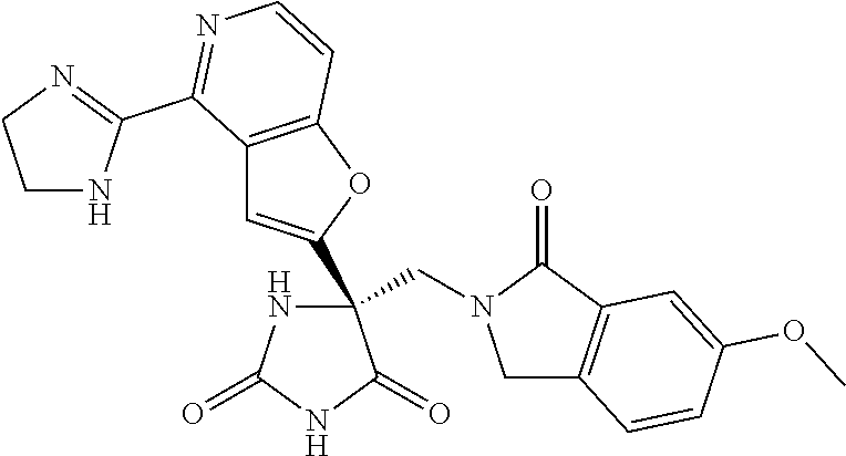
C1C2=C(C(=O)N1CC1(C3=CC4=C(O3)C=CN=C4C3=NCCN3)NC(=O)NC1=O)C=C(OC)C=C2
